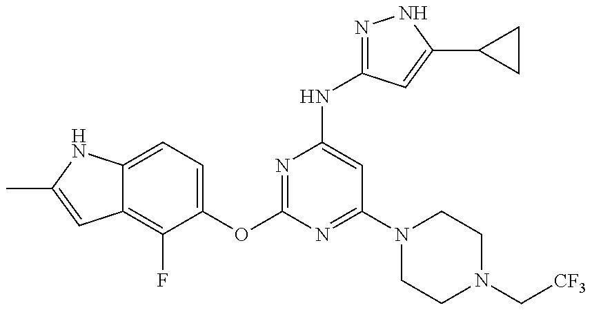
C12=C(F)C(OC3=NC(NC4=NNC(C5CC5)=C4)=CC(N4CCN(C[CF3])CC4)=N3)=CC=C1NC(C)=C2
